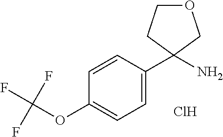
Cl.C1=CC(C2(N)CCOC2)=CC=C1OC(F)(F)F
